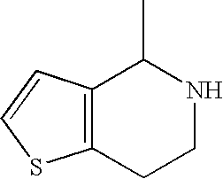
C12=C(CCNC1C)SC=C2
